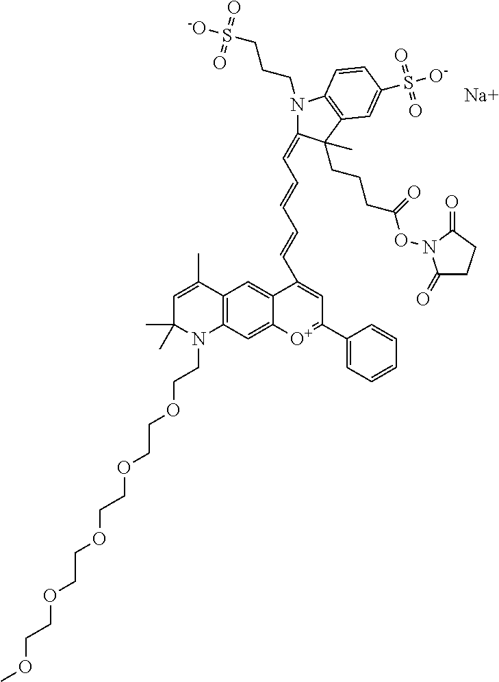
[Na].C1=C(C)C2=C(N(CCOCCOCCOCCOCCOC)C1(C)C)C=C1C(=C2)C(C=CC=CC=C2N(CCCS([-O])(=O)=O)C3=C(C2(CCCC(ON2C(=O)CCC2=O)=O)C)C=C(S([O-])(=O)=O)C=C3)=CC(C2=CC=CC=C2)=[O+]1
